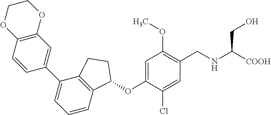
C1=CC2=C(C=C1C1=CC=CC3=C1CCC3OC1=CC(OC)=C(CNC([COOH])CO)C=C1Cl)OCCO2
